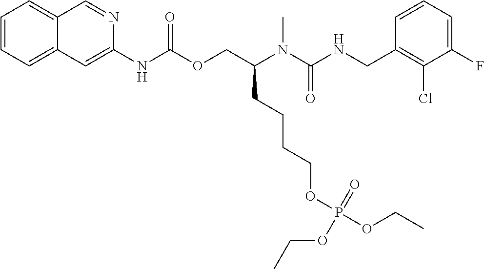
C1=CC(CNC(N(C(COC(NC2=CC3=CC=CC=C3C=N2)=O)CCCCOP(OCC)(=O)OCC)C)=O)=C(Cl)C(F)=C1
